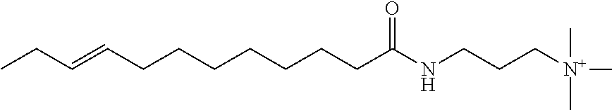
C(CCCCCCC(NCCC[N+](C)(C)C)=O)C=CCC
